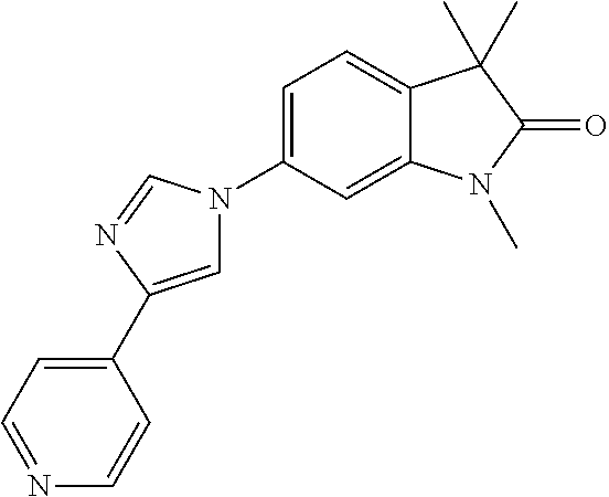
C1=C(C2=CC=NC=C2)N=CN1C1=CC=C2C(=C1)N(C)C(=O)C2(C)C
